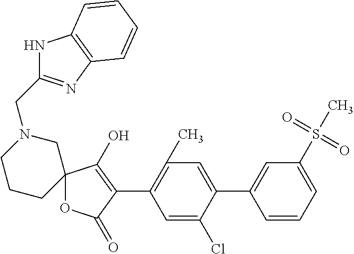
C12(OC(=O)C(C3=C(C)C=C(C4=CC(S(C)(=O)=O)=CC=C4)C(Cl)=C3)=C1O)CN(CC1=NC3=C(N1)C=CC=C3)CCC2
